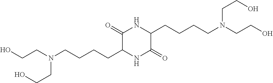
C(CN(CCCCC1NC(=O)C(CCCCN(CCO)CCO)NC1=O)CCO)O
